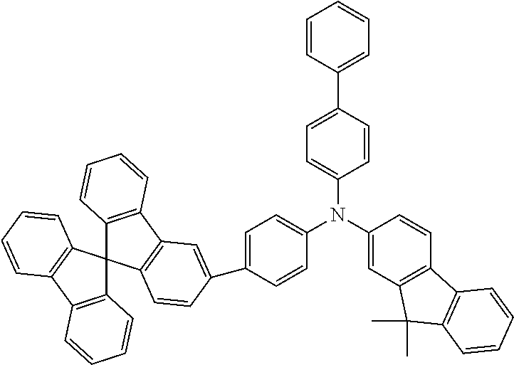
C12=C(C3=C(C14C1=C(C5=C4C=CC=C5)C=C(C4=CC=C(N(C5=CC6=C(C=C5)C5=C(C6(C)C)C=CC=C5)C5=CC=C(C6=CC=CC=C6)C=C5)C=C4)C=C1)C=CC=C3)C=CC=C2
